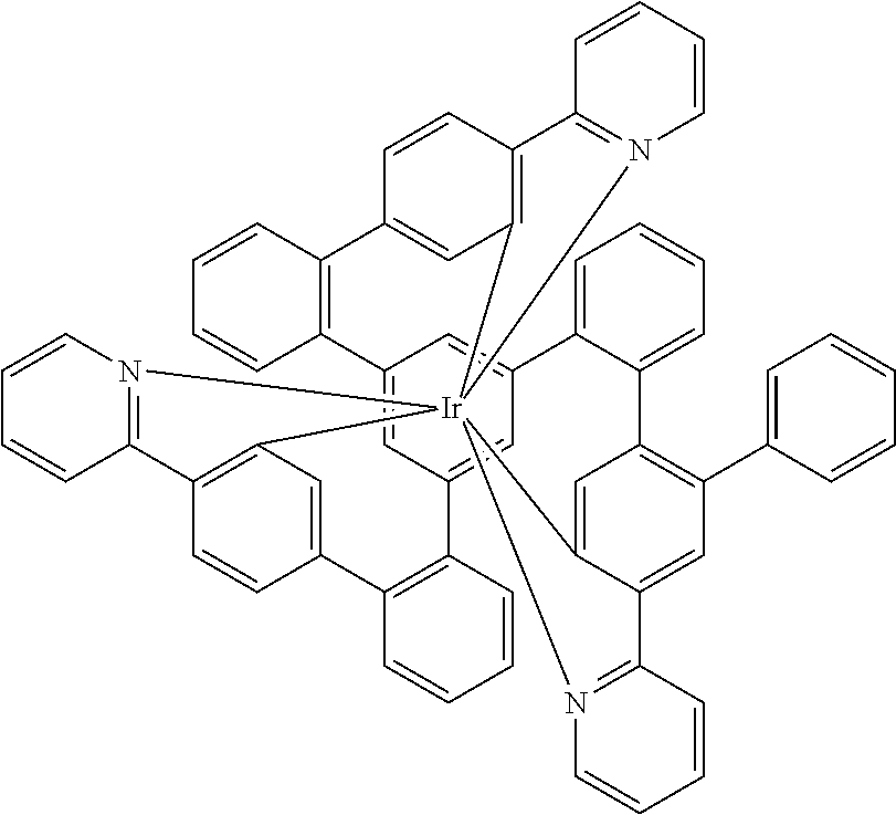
C12=CC3=CC(=C1)C1=CC=CC=C1C1=C(C4=CC=CC=C4)C=C4C(=C1)[Ir]15(C6=C(C=CC(=C6)C6=C3C=CC=C6)C3=N1C=CC=C3)(C1=C(C=CC(=C1)C1=C2C=CC=C1)C1=N5C=CC=C1)N1=C4C=CC=C1
